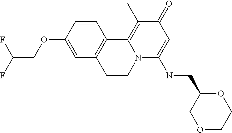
FC(COC1=CC2=C(C=C1)C1=C(C)C(=O)C=C(NCC3COCCO3)N1CC2)F
